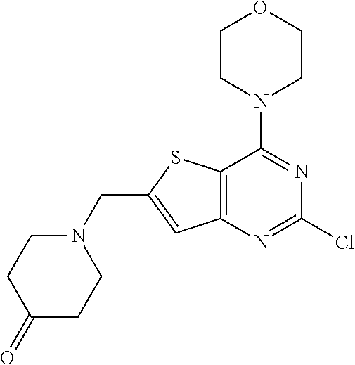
C1CN(C2=NC(Cl)=NC3=C2SC(CN2CCC(=O)CC2)=C3)CCO1
